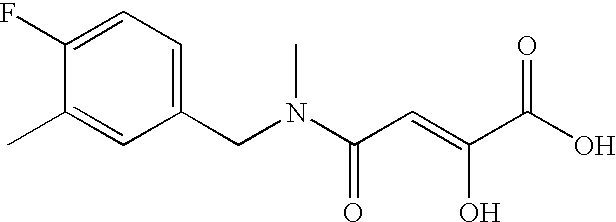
C1(CN(C(C=C(C(O)=O)O)=O)C)=CC=C(F)C(C)=C1
